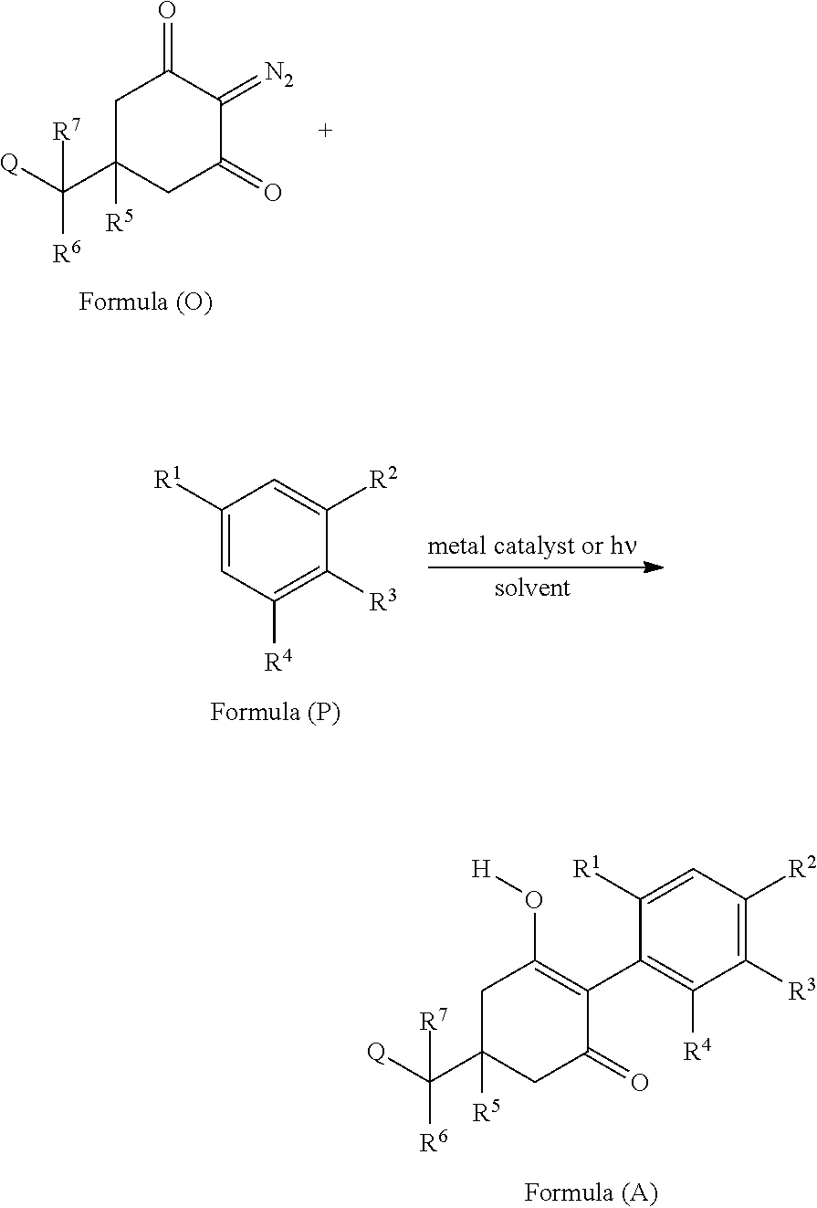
[Q]C(C1([R5])CC(=O)C(C2=C([R4])C([R3])=C([R2])C=C2[R1])=C(O[H])C1)([R7])[R6].C1C(C([Q])([R6])[R7])([R5])CC(=O)C(=[N2])C1=O.C1([R1])=CC([R4])=C([R3])C([R2])=C1
